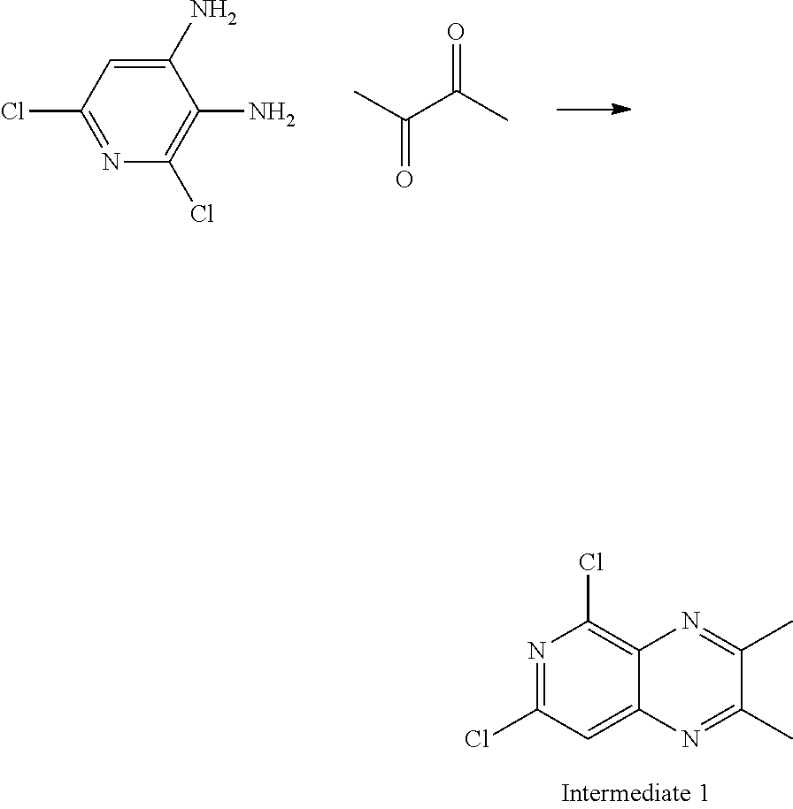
C1(N)=C(Cl)N=C(Cl)C=C1N.C(=O)(C)C(=O)C.C1(C)=NC2=CC(Cl)=NC(Cl)=C2N=C1C
